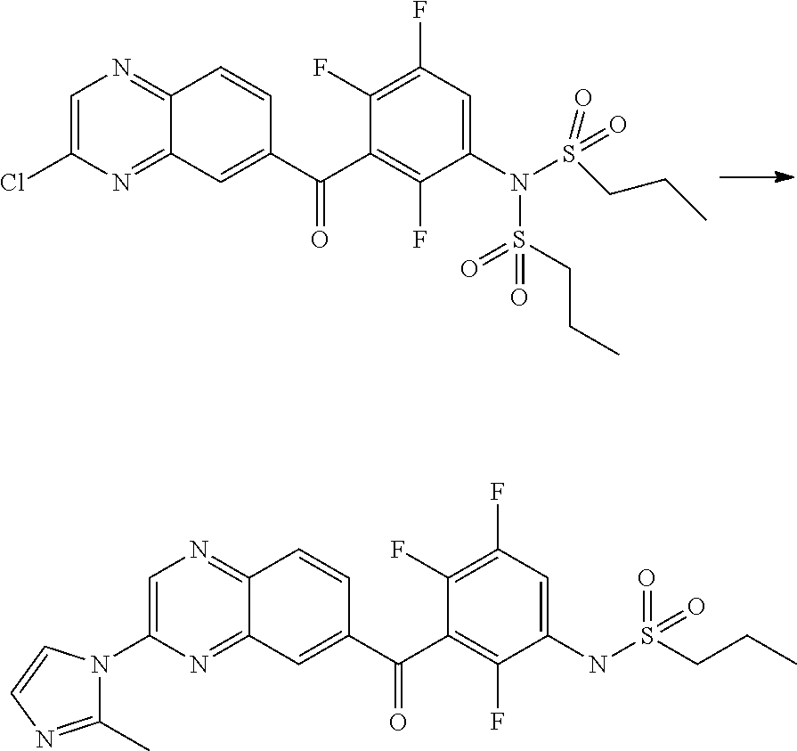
C1=C(Cl)N=C2C(=N1)C=CC(C(C1=C(F)C(N(S(=O)(=O)CCC)S(=O)(=O)CCC)=CC(F)=C1F)=O)=C2.C1=C(N2C(C)=NC=C2)N=C2C(=N1)C=CC(C(C1=C(F)C(NS(=O)(=O)CCC)=CC(F)=C1F)=O)=C2
